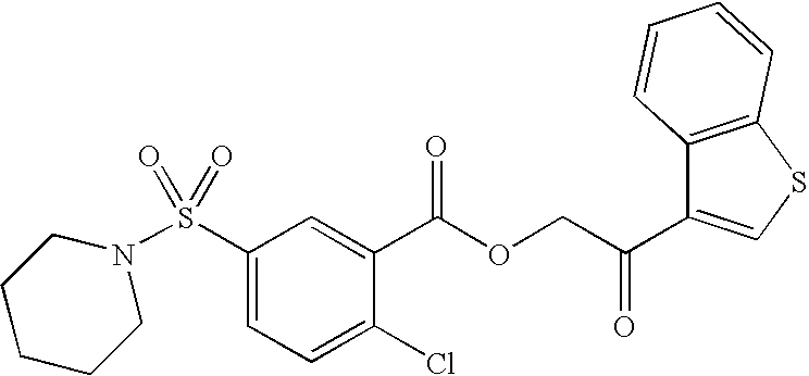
S(C1=CC=C(Cl)C(C(OCC(C2=CSC3=C2C=CC=C3)=O)=O)=C1)(=O)(=O)N1CCCCC1
